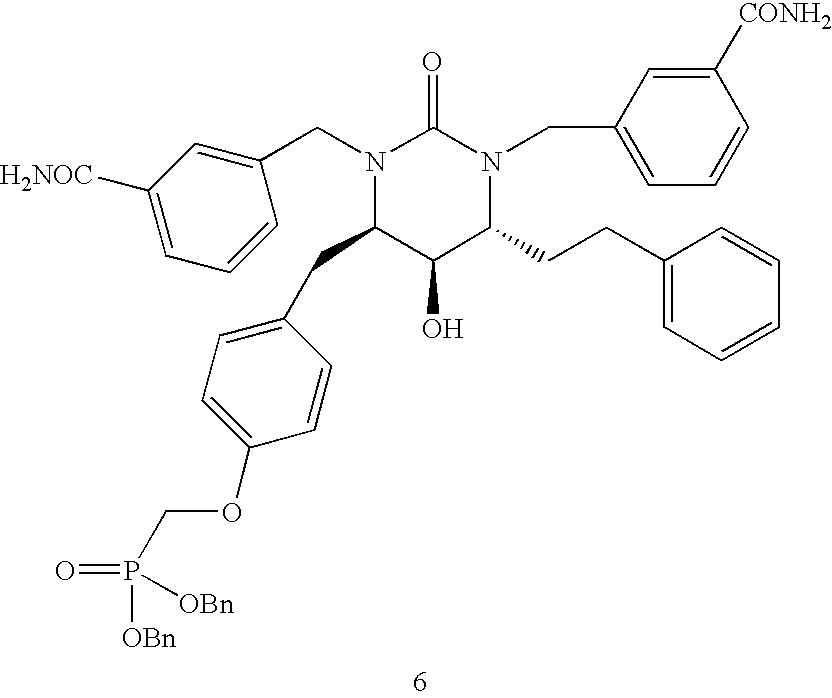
N1(CC2=CC([H2NOC])=CC=C2)C(CC2=CC=C(OCP(=O)([OBn])[OBn])C=C2)C(O)C(CCC2=CC=CC=C2)N(CC2=CC=CC([CONH2])=C2)C1=O
